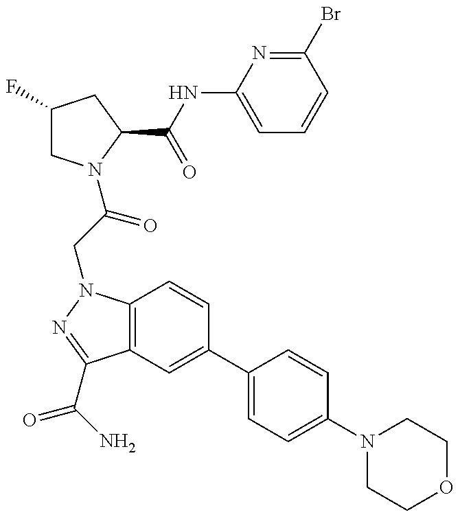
C1(F)CN(C(CN2C3=C(C(C(N)=O)=N2)C=C(C2=CC=C(N4CCOCC4)C=C2)C=C3)=O)C(C(=O)NC2=CC=CC(Br)=N2)C1
